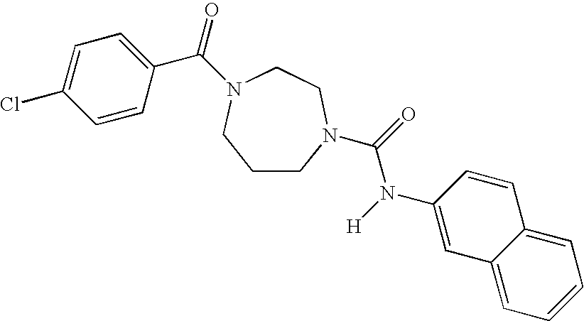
C1CN(C(=O)N([H])C2=CC3=CC=CC=C3C=C2)CCN(C(=O)C2=CC=C(Cl)C=C2)C1
